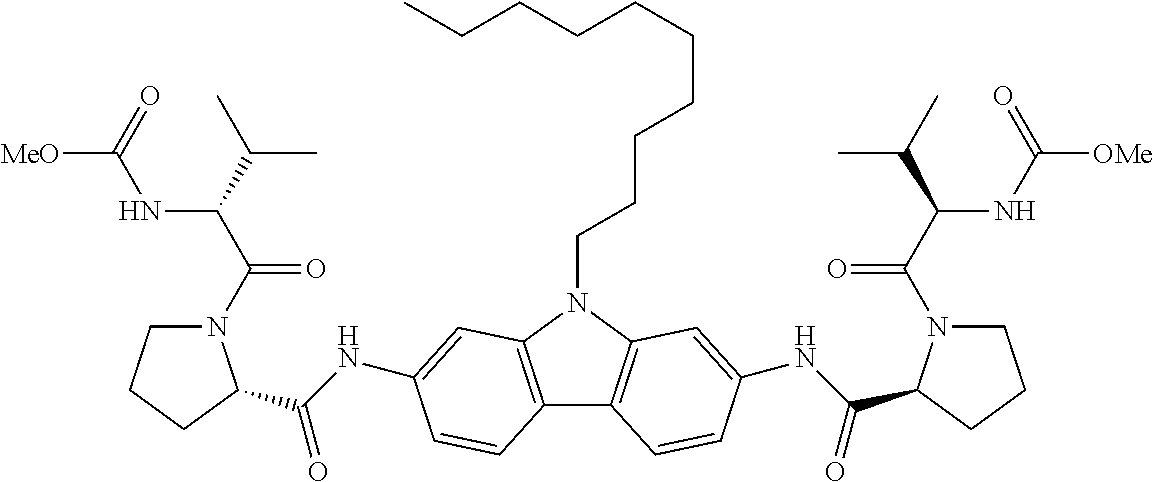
C12=C(N(CCCCCCCCCC)C3=C1C=CC(NC(=O)C1N(C(C(C(C)C)NC([OMe])=O)=O)CCC1)=C3)C=C(NC(=O)C1N(C(C(C(C)C)NC([MeO])=O)=O)CCC1)C=C2
